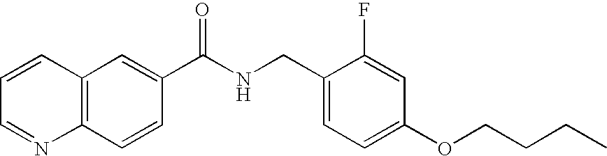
C12=C(C=C(C(NCC3=CC=C(OCCCC)C=C3F)=O)C=C1)C=CC=N2
